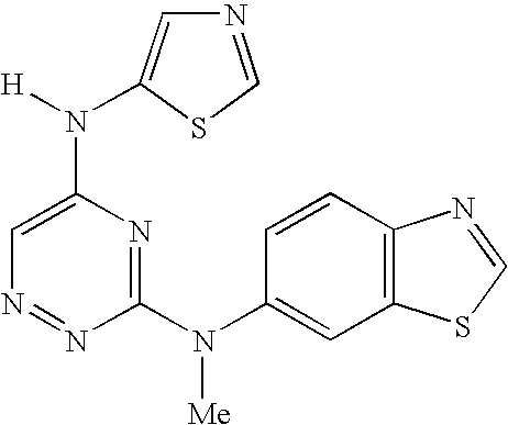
N1=NC(N(C2=CC3=C(C=C2)N=CS3)[Me])=NC(N([H])C2=CN=CS2)=C1
